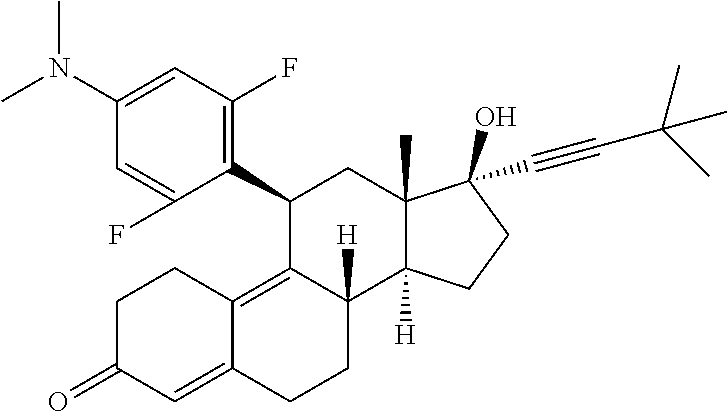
C1(C2=C(F)C=C(N(C)C)C=C2F)C2=C3C(=CC(=O)CC3)CCC2([H])C2([H])C(C)(C1)C(C#CC(C)(C)C)(O)CC2
